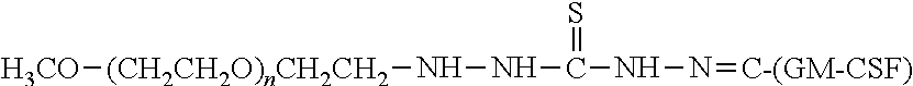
[H3CO][(CH2CH2O)nCH2CH2]NNC(NN=[C-(GM-CSF)])=S
